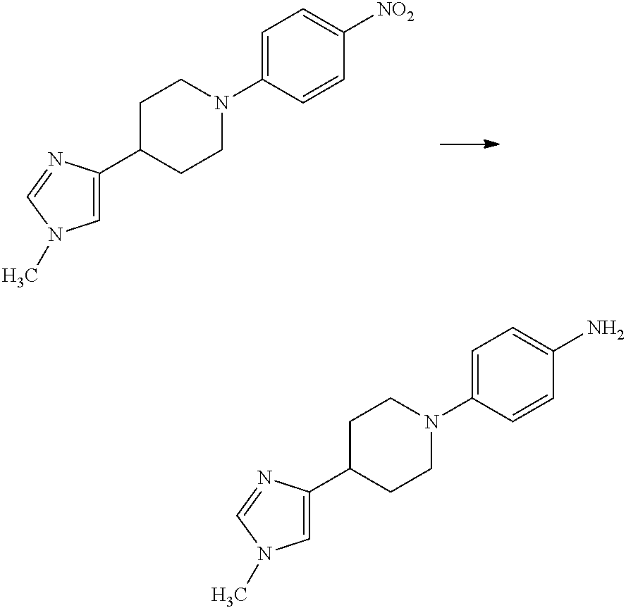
C1=C(C2CCN(C3=CC=C([NO2])C=C3)CC2)N=CN1C.C1=C(C2CCN(C3=CC=C(N)C=C3)CC2)N=CN1C
